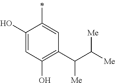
C1(O)=CC(O)=C(C(C([Me])[Me])[Me])C=C1C
